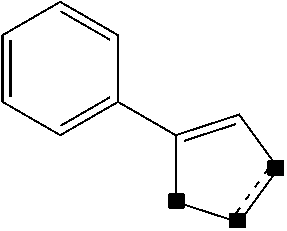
C1=CC=C(C2=CccC2)C=C1
